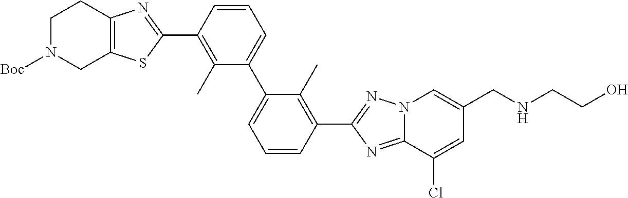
C(CNCC1=CN2C(=NC(C3=C(C)C(C4=CC=CC(C5=NC6=C(CN([Boc])CC6)S5)=C4C)=CC=C3)=N2)C(Cl)=C1)O
